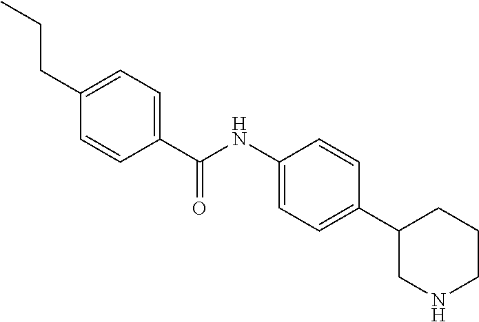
C1(CCC)=CC=C(C(=O)NC2=CC=C(C3CNCCC3)C=C2)C=C1
